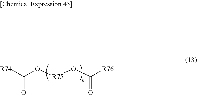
[R74]C(O[R75]OC([R76])=O)=O
